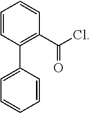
C1=CC(C2=CC=CC=C2)=C(C(Cl)=O)C=C1
